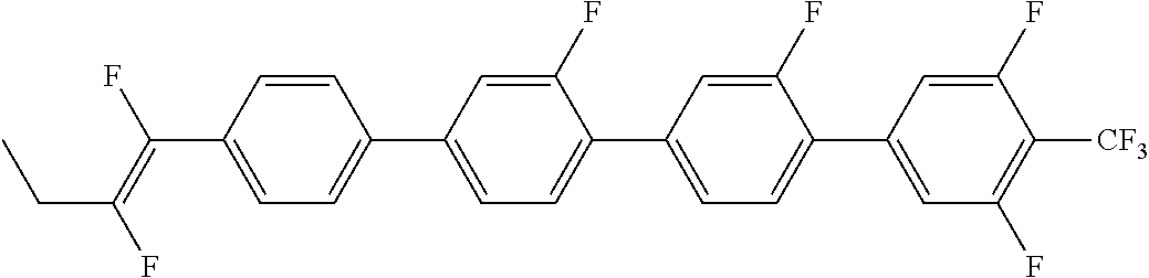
C(C1=CC=C(C2=CC=C(C3=CC=C(C4=CC(F)=C([CF3])C(F)=C4)C(F)=C3)C(F)=C2)C=C1)(=C(F)CC)F
